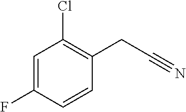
C1=C(F)C=CC(CC#N)=C1Cl
